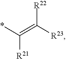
*C(=C([R22])[R23])[R21]
